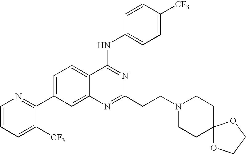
C1=CC=C([CF3])C(C2=CC=C3C(=C2)N=C(CCN2CCC4(CC2)OCCO4)N=C3NC2=CC=C([CF3])C=C2)=N1
